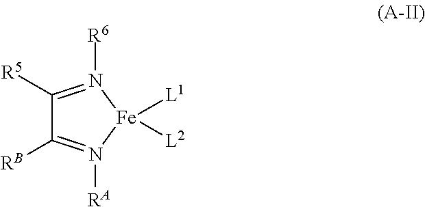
C1([R5])=N([R6])[Fe]([L2])([L1])N([RA])=C1[RB]
